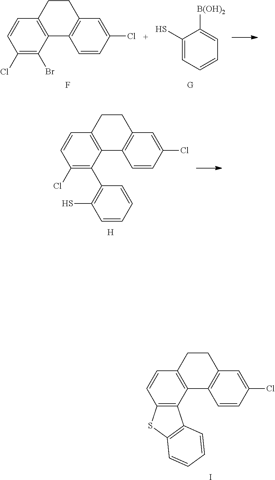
C1=CC(Cl)=CC2=C1C1=C(CC2)C=CC(Cl)=C1C1=C(S)C=CC=C1.[H].C1(S)=CC=CC=C1[B(OH)2].C1=CC(Cl)=CC2=C1C1=C(CC2)C=CC(Cl)=C1Br.F.[G].C1=CC(Cl)=CC2=C1C1=C(CC2)C=CC2=C1C1=C(S2)C=CC=C1.I
